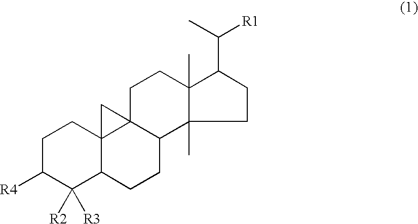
C1C([R4])C([R2])([R3])C2C3(C1)C1(C(CC2)C2(C)C(C)(CC1)C(C(C)[R1])CC2)C3
